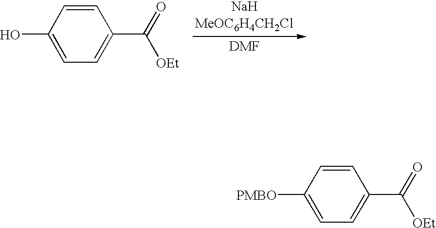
C1=CC(O)=CC=C1C(=O)[OEt].C1=CC([PMBO])=CC=C1C(=O)[OEt]
